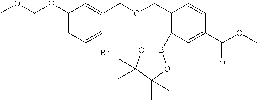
C1(COCC2=CC(OCOC)=CC=C2Br)=C(B2OC(C)(C)C(C)(C)O2)C=C(C(OC)=O)C=C1
